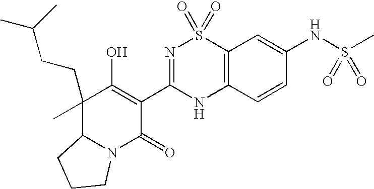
C12=C(C=CC(NS(C)(=O)=O)=C1)NC(C1=C(O)C(CCC(C)C)(C)C3N(C1=O)CCC3)=NS2(=O)=O
